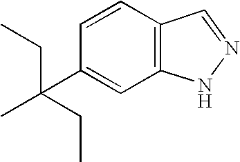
C1=CC2=C(C=C1C(C)(CC)CC)NN=C2
